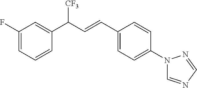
C1(F)=CC=CC(C(C=CC2=CC=C(N3C=NC=N3)C=C2)[CF3])=C1
